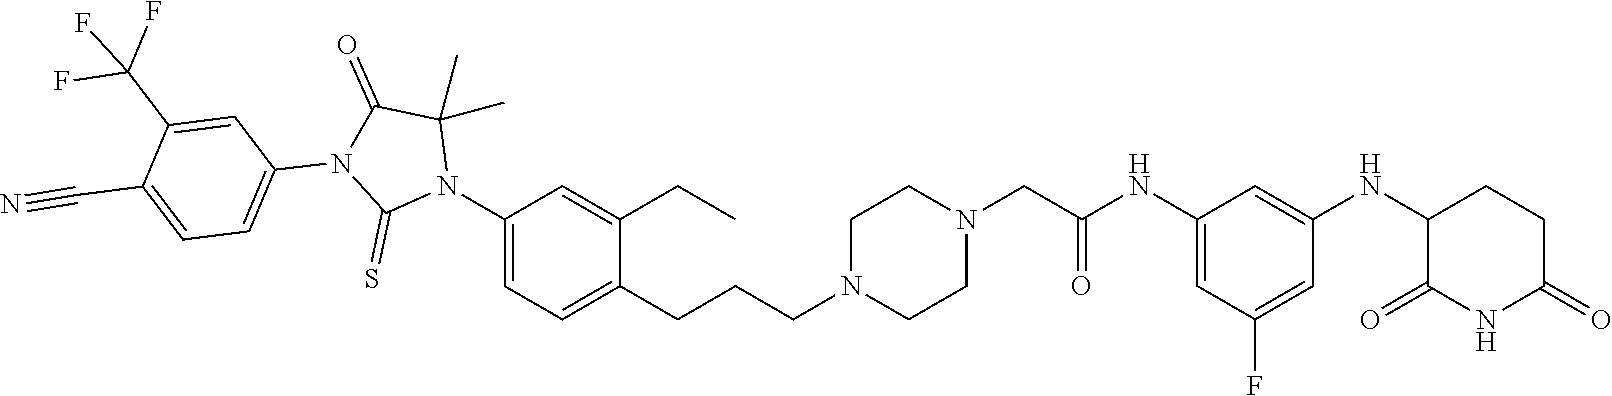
C1=C(NC(CN2CCN(CCCC3=CC=C(N4C(C)(C)C(=O)N(C5=CC=C(C#N)C(C(F)(F)F)=C5)C4=S)C=C3CC)CC2)=O)C=C(NC2C(=O)NC(=O)CC2)C=C1F
